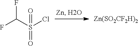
FC(S(Cl)(=O)=O)F.[Zn(SO2CF2H)2]
